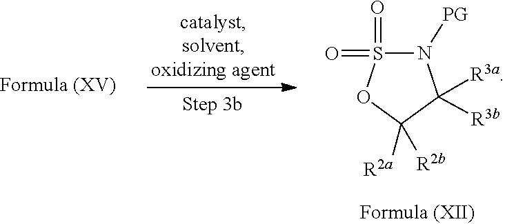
O1C([R2a])([R2b])C([R3a])([R3b])N([PG])S1(=O)=O
